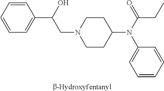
C1=CC(C(CN2CCC(N(C3=CC=CC=C3)C(CC)=O)CC2)O)=CC=C1
